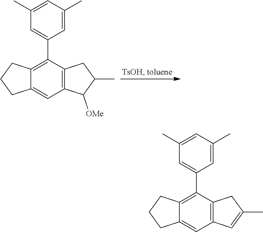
C12=CC3=C(C(C4=CC(C)=CC(C)=C4)=C1CCC2)CC(C)C3[OMe].C12=CC3=C(C(C4=CC(C)=CC(C)=C4)=C1CCC2)CC(C)=C3
